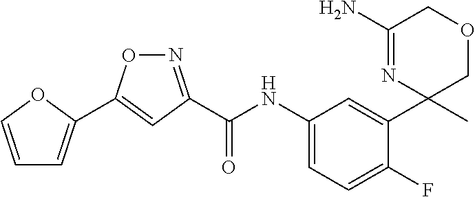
C(=O)(NC1=CC=C(F)C(C2(C)COCC(N)=N2)=C1)C1=NOC(C2=CC=CO2)=C1
